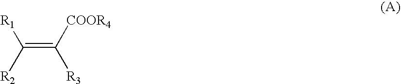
[R1]C(=C([COOR4])[R3])[R2]
